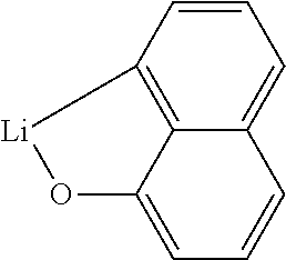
C1=CC2=C3C(=C1)C=CC=C3O[Li]2
